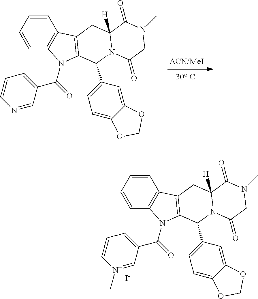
C1=CC=CC2=C1C1=C(N2C(C2=CC=CN=C2)=O)C(C2=CC=C3C(=C2)OCO3)N2C([H])(C1)C(=O)N(C)CC2=O.C1=CC=CC2=C1C1=C(N2C(C2=CC=C[N+](C)=C2)=O)C(C2=CC=C3C(=C2)OCO3)N2C([H])(C1)C(=O)N(C)CC2=O.[I-]
